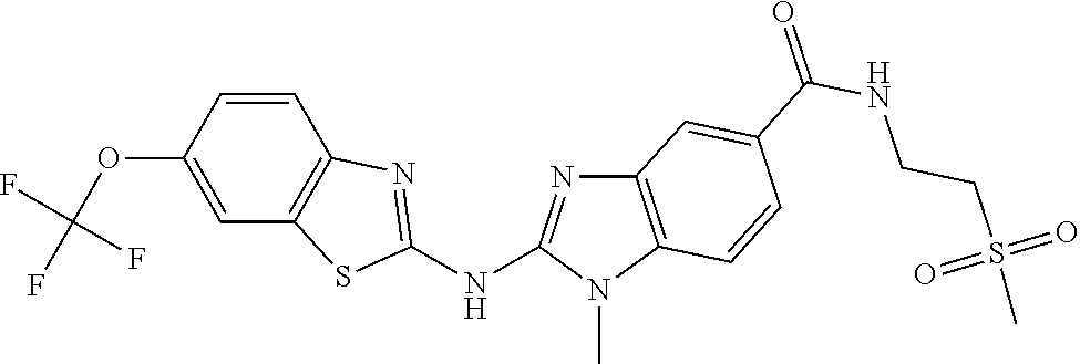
O(C1=CC2=C(C=C1)N=C(NC1=NC3=C(N1C)C=CC(C(NCCS(C)(=O)=O)=O)=C3)S2)C(F)(F)F
